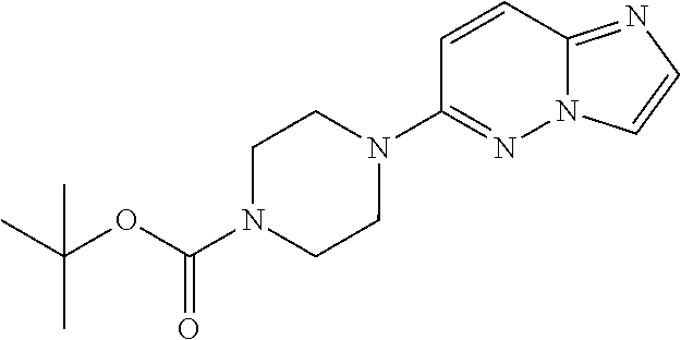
N1(C2=NN3C(=NC=C3)C=C2)CCN(C(OC(C)(C)C)=O)CC1
